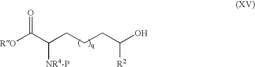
C(C(CCCC(O)[R2])[NR4-P])([RO])=O
